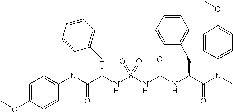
C1=C(OC)C=CC(N(C(C(NS(NC(NC(C(N(C)C2=CC=C(OC)C=C2)=O)CC2=CC=CC=C2)=O)(=O)=O)CC2=CC=CC=C2)=O)C)=C1
